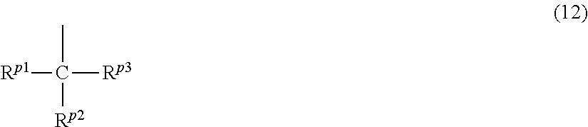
[Rp1]C(C)([Rp3])[Rp2]
